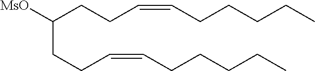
C(CCC=CCCCCC)([MsO])CCC=CCCCCC
